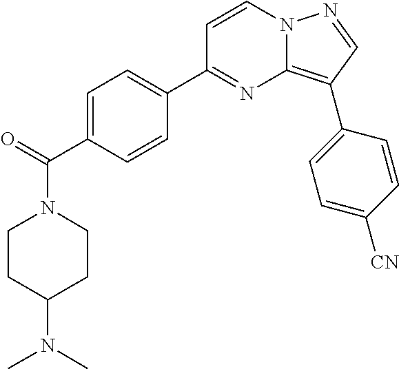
C(N1CCC(N(C)C)CC1)(=O)C1=CC=C(C2=NC3=C(C4=CC=C([CN])C=C4)C=NN3C=C2)C=C1
